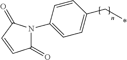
C1(=O)N(C2=CC=C(CC)C=C2)C(=O)C=C1
